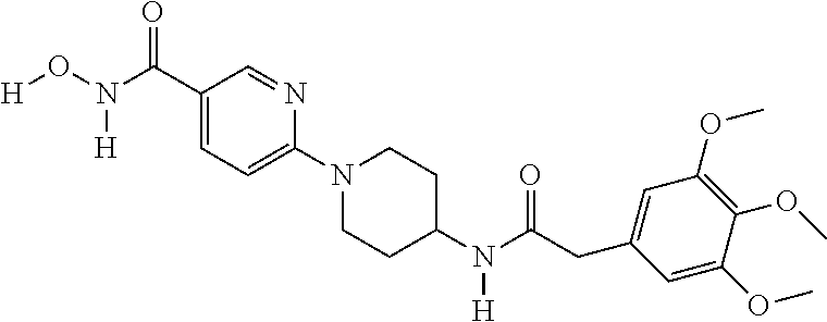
[H]ON(C(C1=CC=C(N2CCC(N(C(CC3=CC(OC)=C(OC)C(OC)=C3)=O)[H])CC2)N=C1)=O)[H]
